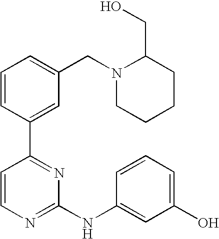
C1=CC(C2=NC(NC3=CC(O)=CC=C3)=NC=C2)=CC(CN2CCCCC2CO)=C1
